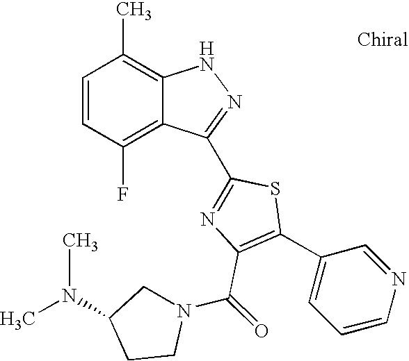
C1=CC(F)=C2C(=C1C)NN=C2C1=NC(C(N2CC(N(C)C)CC2)=O)=C(C2=CC=CN=C2)S1
